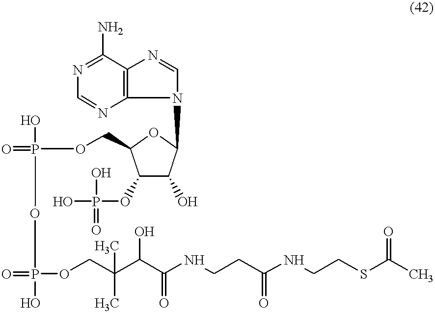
N1=C(N)C2=C(N=C1)N(C1C(O)C(OP(O)(O)=O)C(COP(O)(=O)OP(=O)(OCC(C(C(NCCC(NCCSC(C)=O)=O)=O)O)(C)C)O)O1)C=N2
